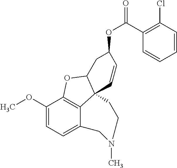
C1(OC)=CC=C2C3=C1OC1C3(C=CC(OC(=O)C3=C(Cl)C=CC=C3)C1)CCN(C)C2
